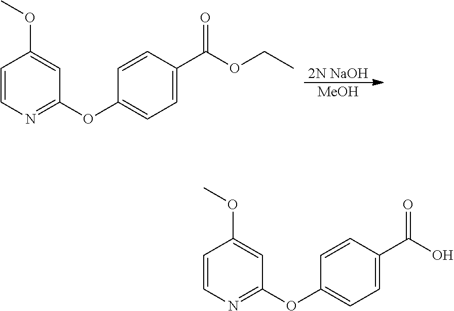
C1=CN=C(OC2=CC=C(C(=O)OCC)C=C2)C=C1OC.[2N NaOH].[MeOH].C1=CN=C(OC2=CC=C(C(=O)O)C=C2)C=C1OC
